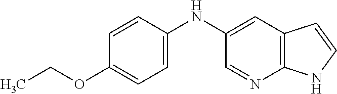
C1(NC2=CC=C(OCC)C=C2)=CC2=C(N=C1)NC=C2
